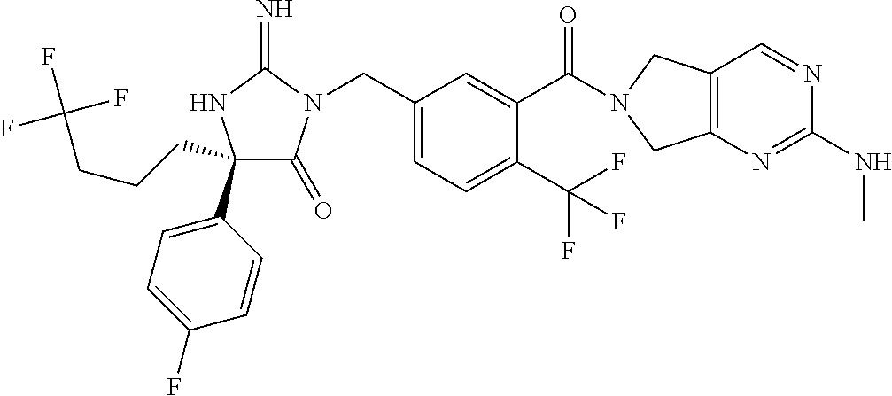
C(C1=CC=C(C(F)(F)F)C(C(=O)N2CC3=C(C2)N=C(NC)N=C3)=C1)N1C(=O)C(C2=CC=C(F)C=C2)(CCCC(F)(F)F)NC1=N
